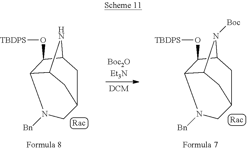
C12C3C(O[TBDPS])C(N1)CC(C2)CN3[Bn].C12C3C(O[TBDPS])C(N1[Boc])CC(C2)CN3[Bn]
